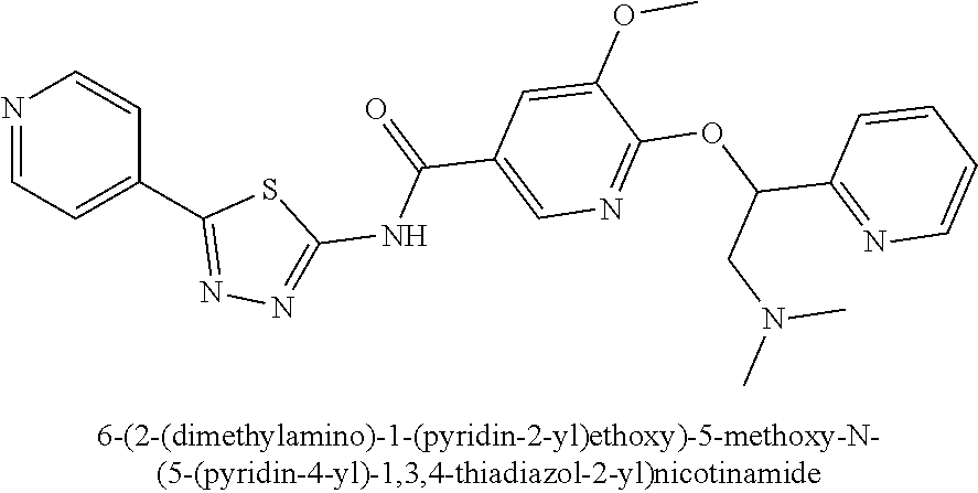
N1=CC=C(C2=NN=C(NC(=O)C3=CN=C(OC(C4=NC=CC=C4)CN(C)C)C(OC)=C3)S2)C=C1
